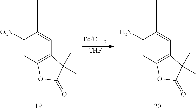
C1(N)=CC2=C(C=C1C(C)(C)C)C(C)(C)C(=O)O2.C1([O2N])=CC2=C(C=C1C(C)(C)C)C(C)(C)C(=O)O2.[THF]
